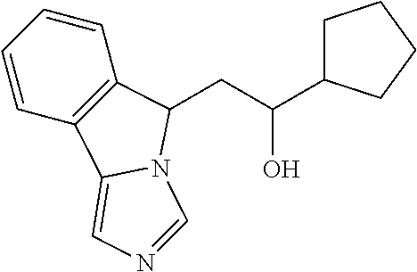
C1=CC2=C(C=C1)C(CC(O)C1CCCC1)N1C2=CN=C1
